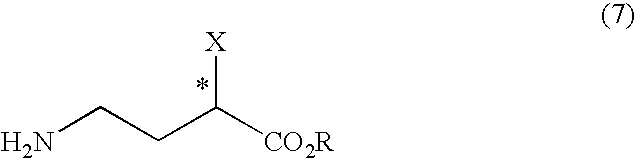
NCCC([CO2R])[X]
